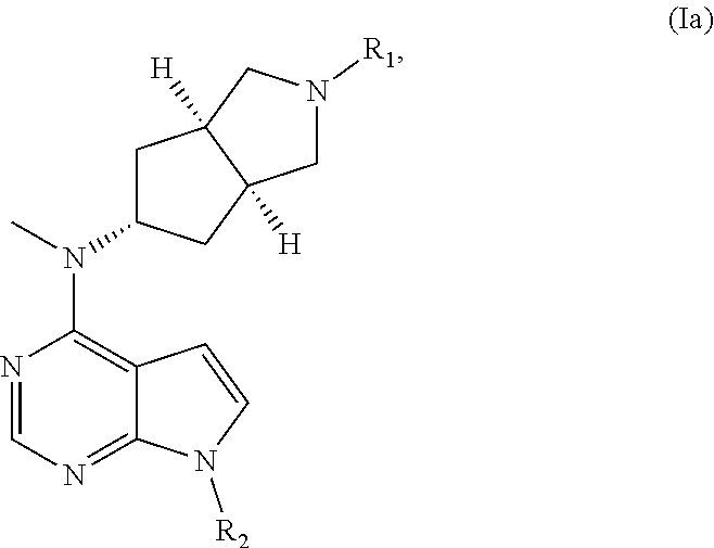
N1=CN=C2C(=C1N(C1CC3([H])C([H])(C1)CN([R1])C3)C)C=CN2[R2]
